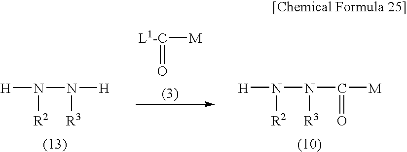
[H]N(N([H])[R3])[R2].[L1-C]([M])=O.[H]N(N(C(=O)[M])[R3])[R2]
